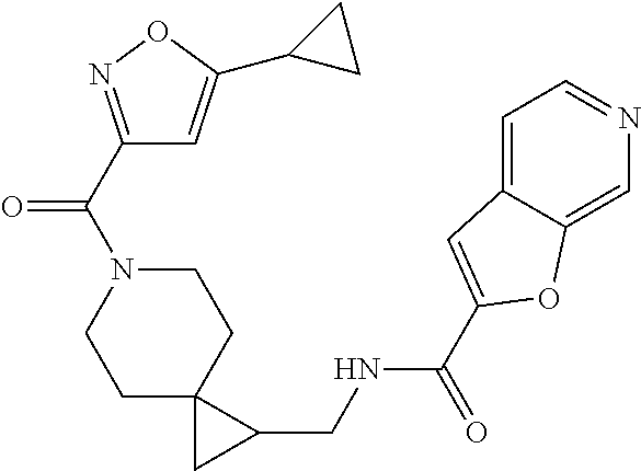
C1N(C(C2=NOC(C3CC3)=C2)=O)CCC2(C1)CC2CNC(C1=CC2=CC=NC=C2O1)=O
